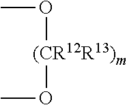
O([(CR12R13)m]OC)C
